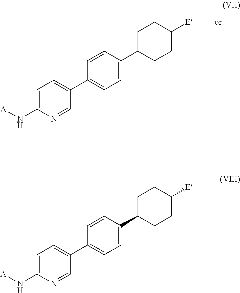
C1=CC(C2CCC([E])CC2)=CC=C1C1=CC=C(N[A])N=C1.C1=CC(C2CCC([E])CC2)=CC=C1C1=CC=C(N[A])N=C1
